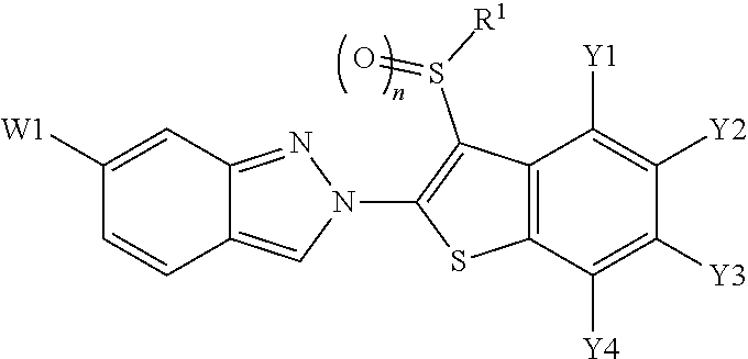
C12=CN(C3=C(S(=O)[R1])C4=C(S3)C([Y4])=C([Y3])C([Y2])=C4[Y1])N=C1C=C([W1])C=C2
